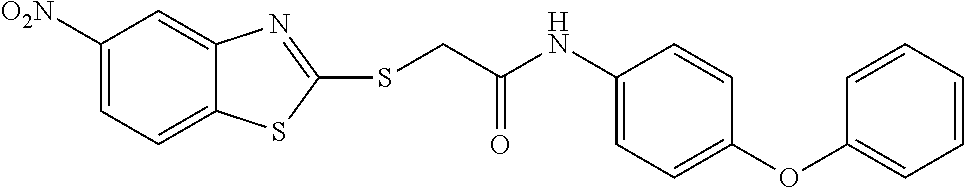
C1([O2N])=CC=C2C(=C1)N=C(SCC(NC1=CC=C(OC3=CC=CC=C3)C=C1)=O)S2
